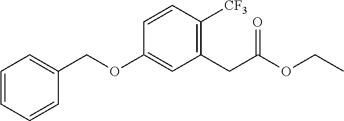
C1=CC=CC(COC2=CC(CC(OCC)=O)=C([CF3])C=C2)=C1
